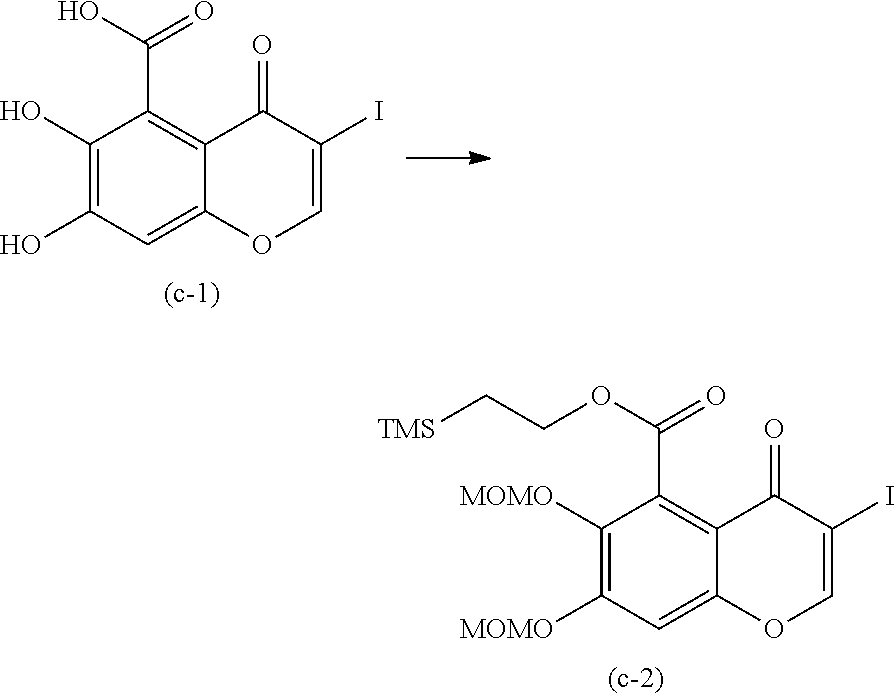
C1([MOMO])=C([MOMO])C=C2C(=C1C(=O)OCC[TMS])C(=O)C(I)=CO2.C1(O)=C(O)C=C2C(=C1C(=O)O)C(=O)C(I)=CO2
